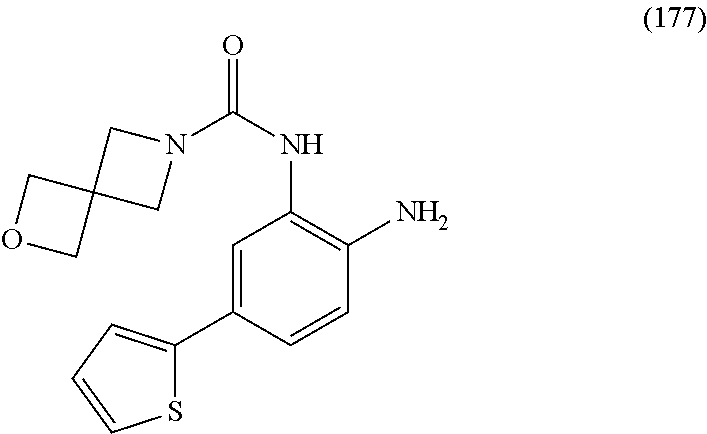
N1(C(NC2=C(N)C=CC(C3=CC=CS3)=C2)=O)CC2(C1)COC2
